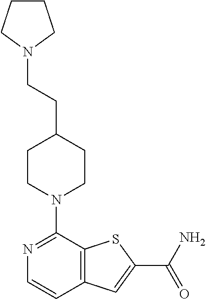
N1=C(N2CCC(CCN3CCCC3)CC2)C2=C(C=C1)C=C(C(=O)N)S2
